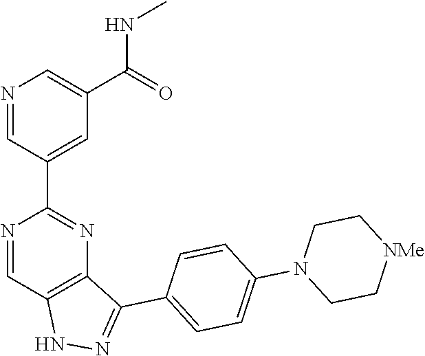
N1=CC2=C(N=C1C1=CC(C(=O)NC)=CN=C1)C(C1=CC=C(N3CC[NMe]CC3)C=C1)=NN2
